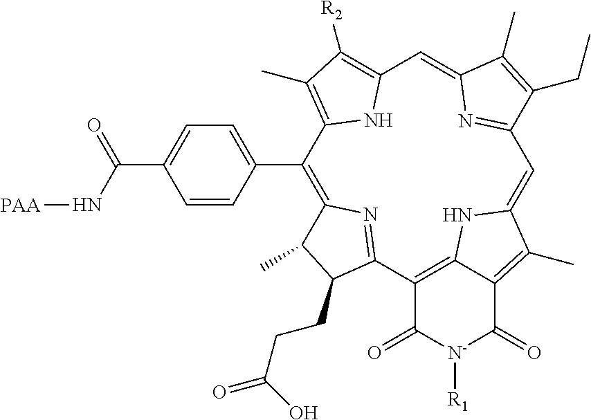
C1(C2=CC=C(C(N[PAA])=O)C=C2)=C2N=C(C3=C4NC(=CC5=NC(=CC6=C([R2])C(C)=C1N6)C(C)=C5CC)C(C)=C4C(=O)[N-]([R1])C3=O)C(CCC(=O)O)C2C
